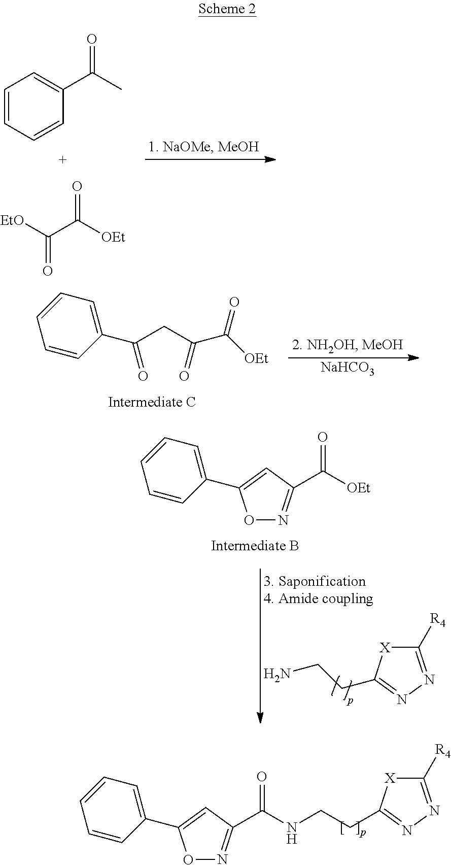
C1=CC=CC(C(C)=O)=C1.C(C([OEt])=O)([EtO])=O.C1(C(CC(=O)C([OEt])=O)=O)=CC=CC=C1.[NaHCO3].C1(C2=CC(C(NCCC3=NN=C([R4])[X]3)=O)=NO2)=CC=CC=C1.C1(C2=CC(C([OEt])=O)=NO2)=CC=CC=C1.C1([R4])=NN=C(CCN)[X]1
